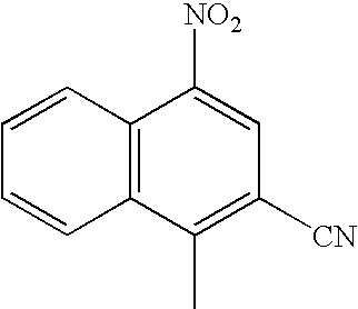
C12=C(C(C)=C([CN])C=C1[NO2])C=CC=C2
